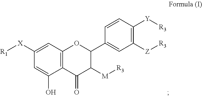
C12=C(C=C([X][R1])C=C1O)OC(C1=CC([Z][R3])=C([Y][R3])C=C1)C([M][R3])C2=O
